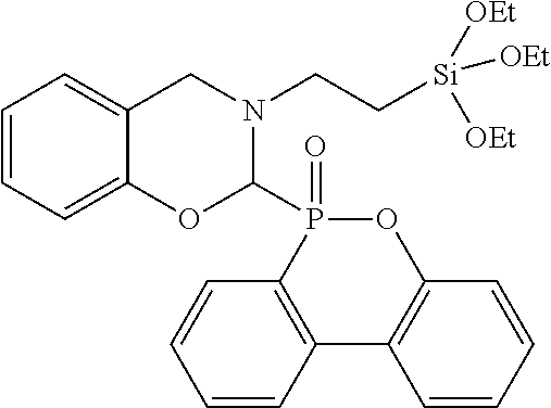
C1=CC=C2C(=C1)CN(CC[Si]([OEt])([OEt])[OEt])C(P1(=O)C3=C(C4=C(O1)C=CC=C4)C=CC=C3)O2
